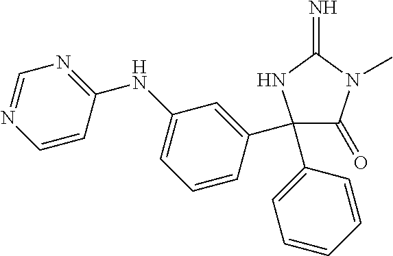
C1(C2=CC(NC3=NC=NC=C3)=CC=C2)(C2=CC=CC=C2)C(=O)N(C)C(=N)N1
